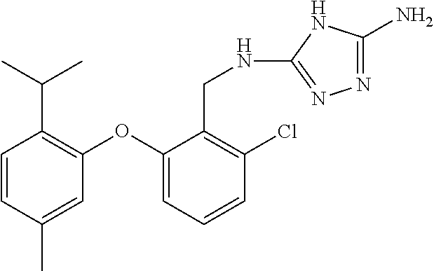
C1=CC(C)=CC(OC2=CC=CC(Cl)=C2CNC2=NN=C(N)N2)=C1C(C)C
